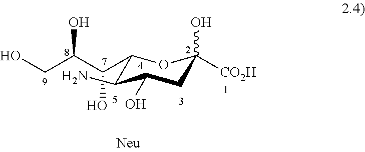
C1(C(C(CO)O)O)C(N)C(O)CC([CO2H])(O)O1
